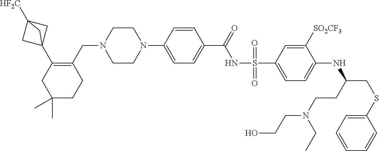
C1CN(C2=CC=C(C(=O)NS(=O)(=O)C3=CC=C(NC(CSC4=CC=CC=C4)CCN(CCO)CC)C([SO2CF3])=C3)C=C2)CCN1CC1=C(C23CC([HF2C])(C2)C3)CC(C)(C)CC1
